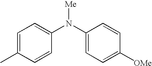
C1=C(C)C=CC(N(C2=CC=C([OMe])C=C2)[Me])=C1
